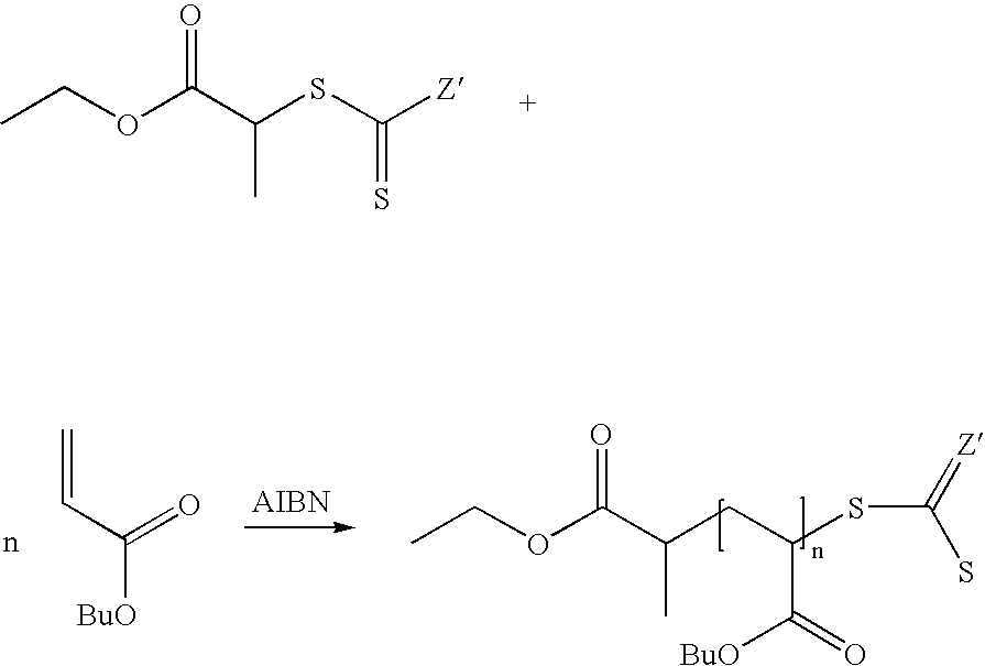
CCOC(C(SC([Z])=S)C)=O.C(OC(C(CC(SC(S)=[Z])C(=O)[BuO])C)=O)C.[BuO]C(C=C)=O
